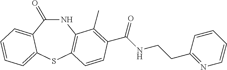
C1(=O)NC2=C(SC3=CC=CC=C13)C=CC(C(NCCC1=NC=CC=C1)=O)=C2C
